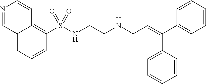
C12=CC=CC(S(NCCNCC=C(C3=CC=CC=C3)C3=CC=CC=C3)(=O)=O)=C1C=CN=C2
